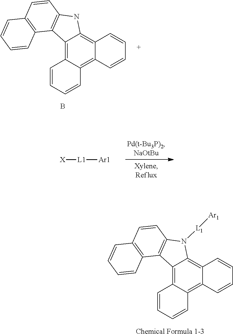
B.C12=C3C(=C4C(=C1NC1=C2C2=C(C=C1)C=CC=C2)C=CC=C4)C=CC=C3.[L1]([X])[Ar1].C12=C3C(=C4C(=C1N([L1][Ar1])C1=C2C2=C(C=C1)C=CC=C2)C=CC=C4)C=CC=C3.[Chemical Formula 1-3]
